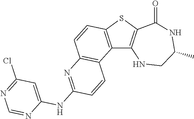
C12=C(SC3=C1NCC(C)NC3=O)C=CC1=C2C=CC(NC2=CC(Cl)=NC=N2)=N1
